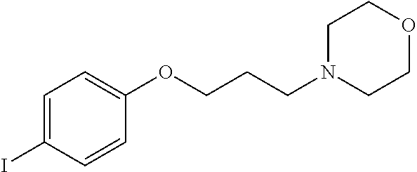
C1=C(I)C=CC(OCCCN2CCOCC2)=C1
